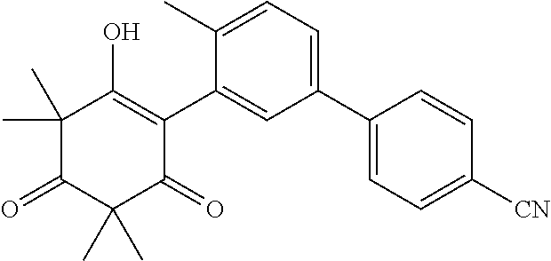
C1(C)(C)C(=O)C(C)(C)C(=O)C(C2=CC(C3=CC=C([CN])C=C3)=CC=C2C)=C1O
